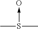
CS(C)->O
